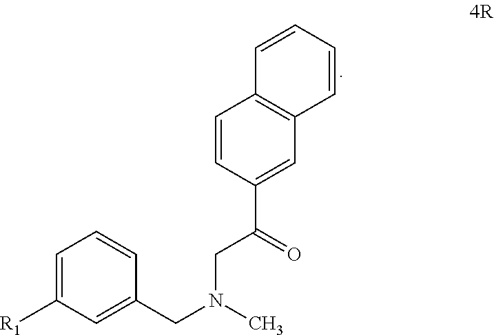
C1=CC(C(=O)CN(CC2=CC([R1])=CC=C2)C)=CC2=C1C=CC=C2
